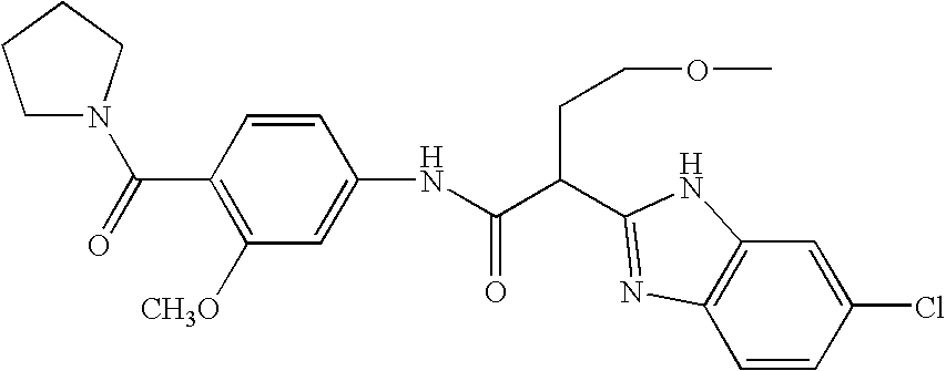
N(C(C(CCOC)C1=NC2=C(C=C(Cl)C=C2)N1)=O)C1=CC([CH3O])=C(C(=O)N2CCCC2)C=C1
